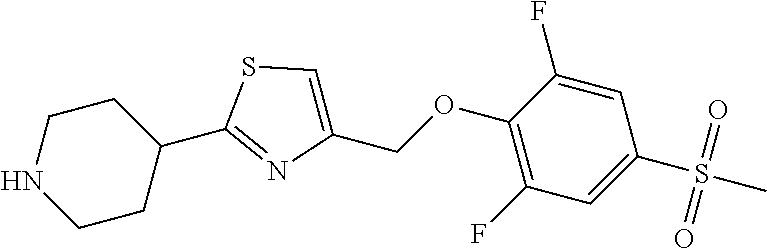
C1NCCC(C2=NC(COC3=C(F)C=C(S(C)(=O)=O)C=C3F)=CS2)C1
